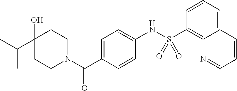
C1(O)(C(C)C)CCN(C(C2=CC=C(NS(C3=C4C(=CC=C3)C=CC=N4)(=O)=O)C=C2)=O)CC1
